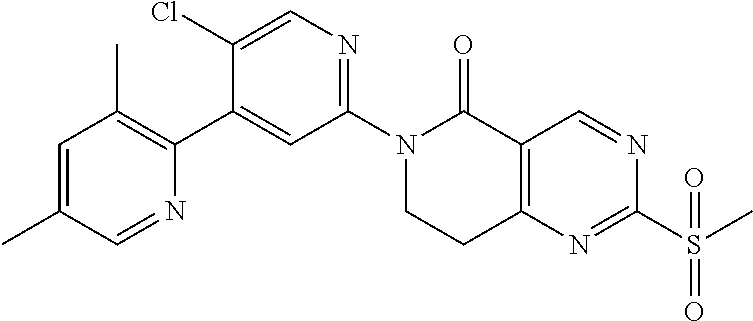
N1(C2=NC=C(Cl)C(C3=C(C)C=C(C)C=N3)=C2)CCC2=C(C1=O)C=NC(S(=O)(C)=O)=N2
